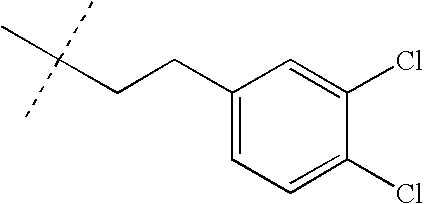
C1(CCC(C)(C)C)=CC=C(Cl)C(Cl)=C1
